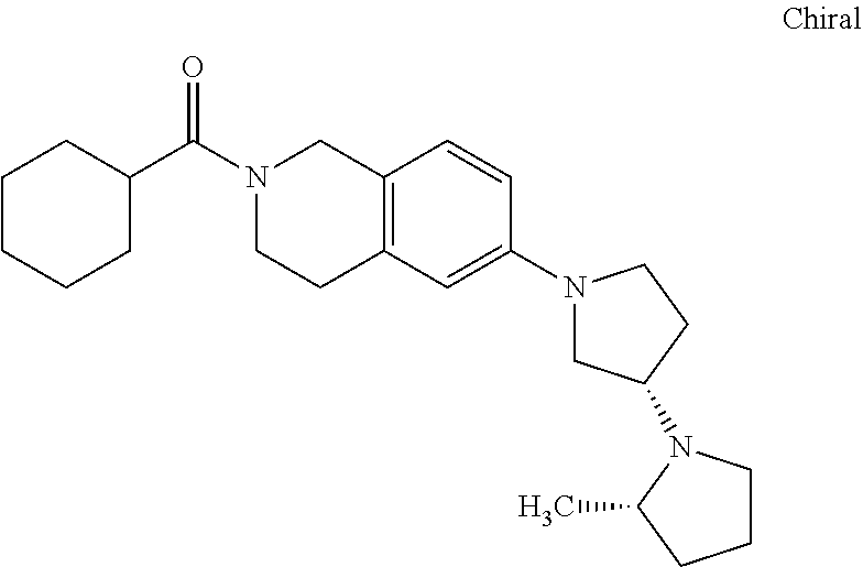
C1CCCC(C(N2CCC3=C(C2)C=CC(N2CC(N4CCCC4C)CC2)=C3)=O)C1
